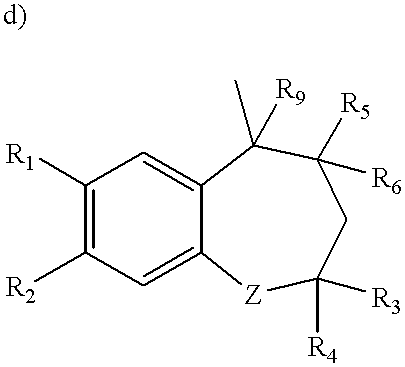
C1([R1])=C([R2])C=C2C(=C1)C(C)([R9])C([R5])([R6])CC([R4])([R3])[Z]2
